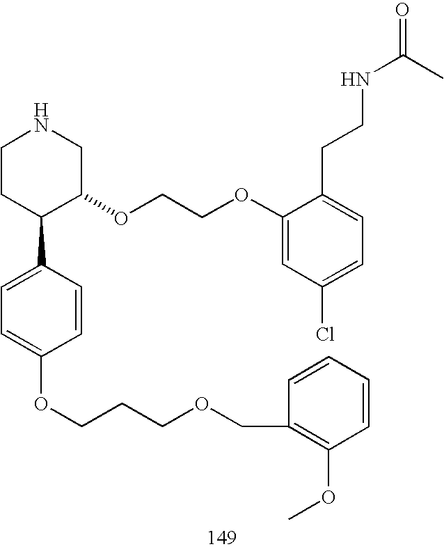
C1CC(C2=CC=C(OCCCOCC3=C(OC)C=CC=C3)C=C2)C(OCCOC2=CC(Cl)=CC=C2CCNC(C)=O)CN1
